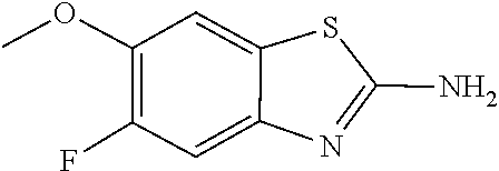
COC1=C(F)C=C2N=C(N)SC2=C1
